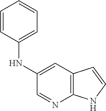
C1(NC2=CC=CC=C2)=CC2=C(N=C1)NC=C2
